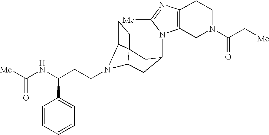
N1(C2CC3N(CCC(NC([Me])=O)C4=CC=CC=C4)C4C3(CC4)C2)C2=C(N=C1[Me])CCN(C(C[Me])=O)C2
